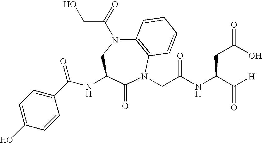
C12=C(N(CC(NC(C([H])=O)CC(=O)O)=O)C(=O)C(NC(C3=CC=C(O)C=C3)=O)CN1C(=O)CO)C=CC=C2
